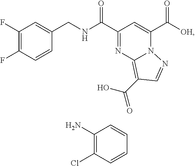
C1(F)=C(F)C=CC(CNC(C2=NC3=C(C(O)=O)C=NN3C(C([OH])=O)=C2)=O)=C1.C1(N)=C(Cl)C=CC=C1
